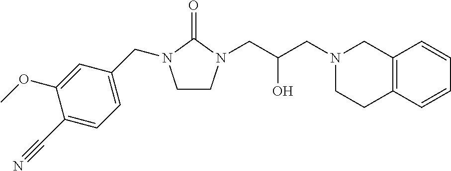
C1CN(CC(CN2CCC3=C(C2)C=CC=C3)O)C(=O)N1CC1=CC=C(C#N)C(OC)=C1
